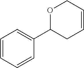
C1=CC=CC(C2CC=CCO2)=C1
